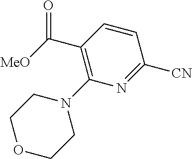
C(C1=C(N2CCOCC2)N=C([CN])C=C1)([MeO])=O
